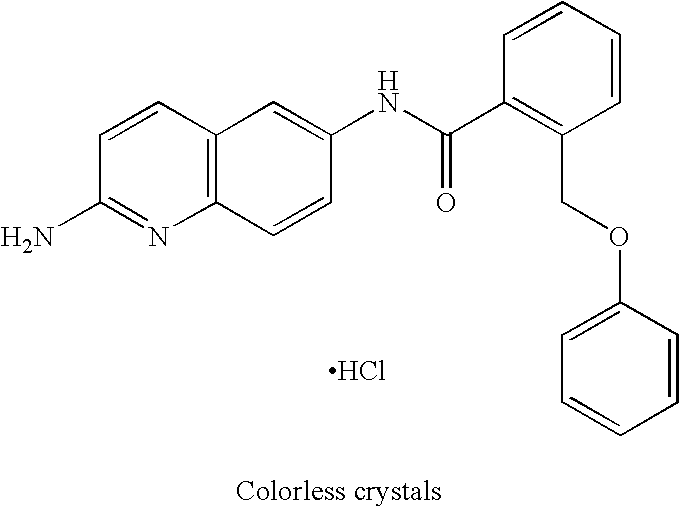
Cl.C1=CC2=C(N=C1N)C=CC(NC(=O)C1=C(COC3=CC=CC=C3)C=CC=C1)=C2
